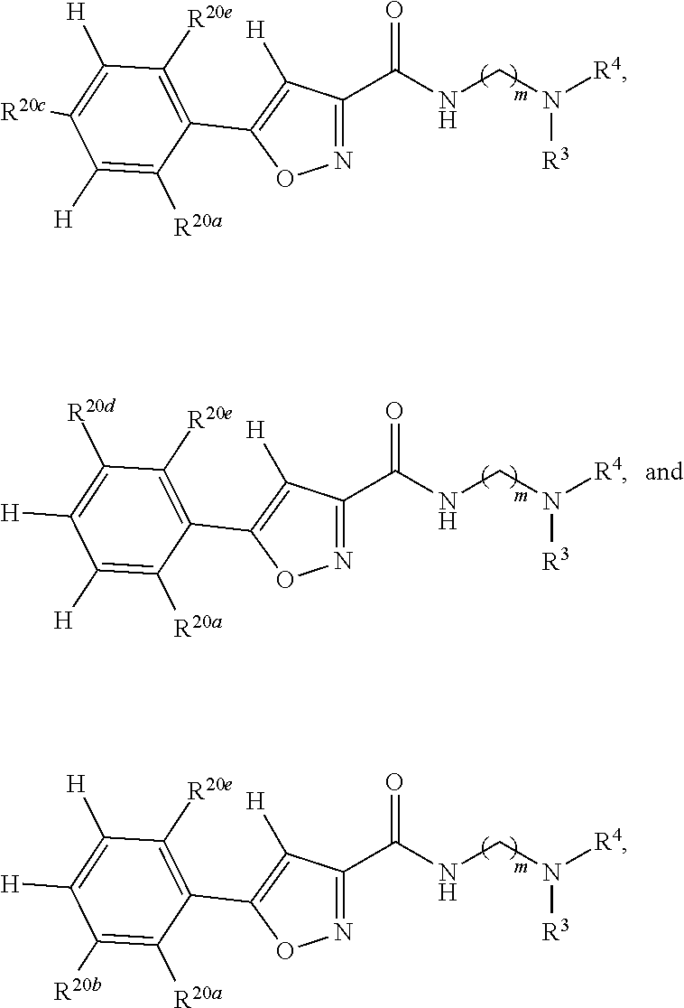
N1=C(C(NCN([R4])[R3])=O)C([H])=C(C2=C([R20e])C([H])=C([R20c])C([H])=C2[R20a])O1.N1=C(C(NCN([R4])[R3])=O)C([H])=C(C2=C([R20e])C([H])=C([H])C([R20b])=C2[R20a])O1.N1=C(C(NCN([R4])[R3])=O)C([H])=C(C2=C([R20e])C([R20d])=C([H])C([H])=C2[R20a])O1
